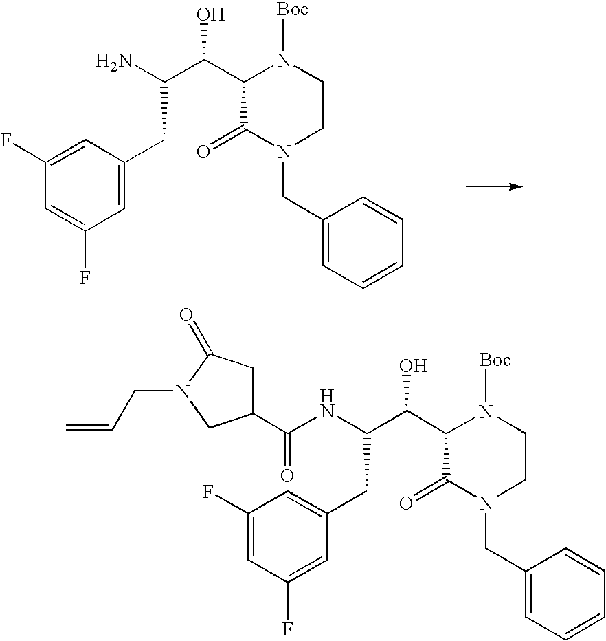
C1(C(C(N)CC2=CC(F)=CC(F)=C2)O)C(=O)N(CC2=CC=CC=C2)CCN1[Boc].C1(C(C(NC(C2CC(=O)N(CC=C)C2)=O)CC2=CC(F)=CC(F)=C2)O)C(=O)N(CC2=CC=CC=C2)CCN1[Boc]
